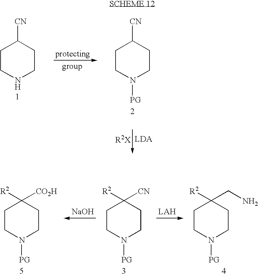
C1CNCCC1[CN].C1CN([PG])CCC1[CN].[NaOH].C1CN([PG])CCC1([CO2H])[R2].C1CN([PG])CCC1([CN])[R2].C1CN([PG])CCC1(CN)[R2]
